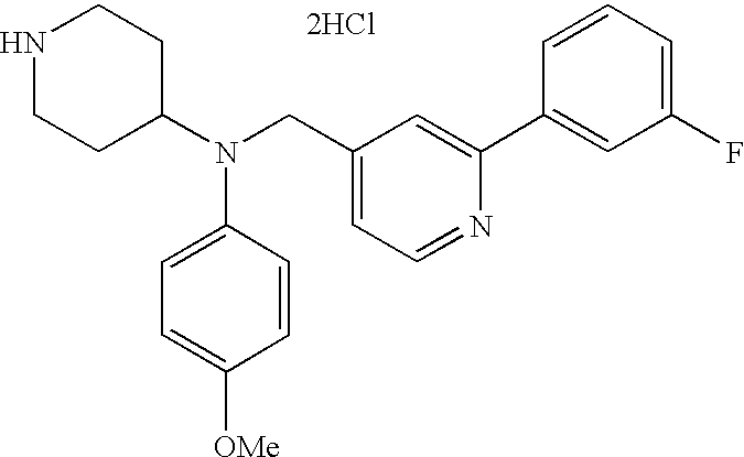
N1CCC(N(CC2=CC=NC(C3=CC(F)=CC=C3)=C2)C2=CC=C([OMe])C=C2)CC1.[2HCl]
